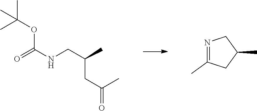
N(C(=O)OC(C)(C)C)CC(C)CC(=O)C.N1=C(C)CC(C)C1
